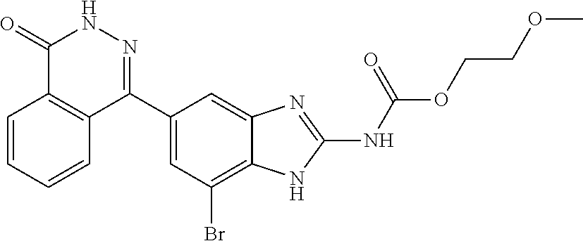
O(C(=O)NC1=NC2=CC(C3=NNC(=O)C4=C3C=CC=C4)=CC(Br)=C2N1)CCOC
